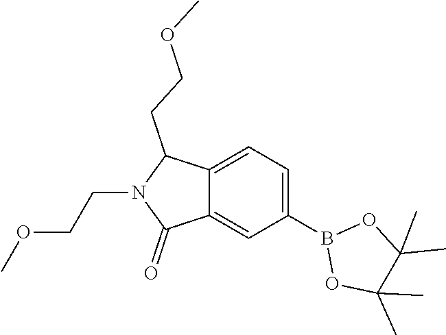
C1(B2OC(C)(C)C(C)(C)O2)=CC=C2C(=C1)C(=O)N(CCOC)C2CCOC
